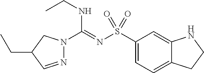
C1(S(N=C(NCC)N2N=CC(CC)C2)(=O)=O)=CC=C2C(=C1)NCC2
